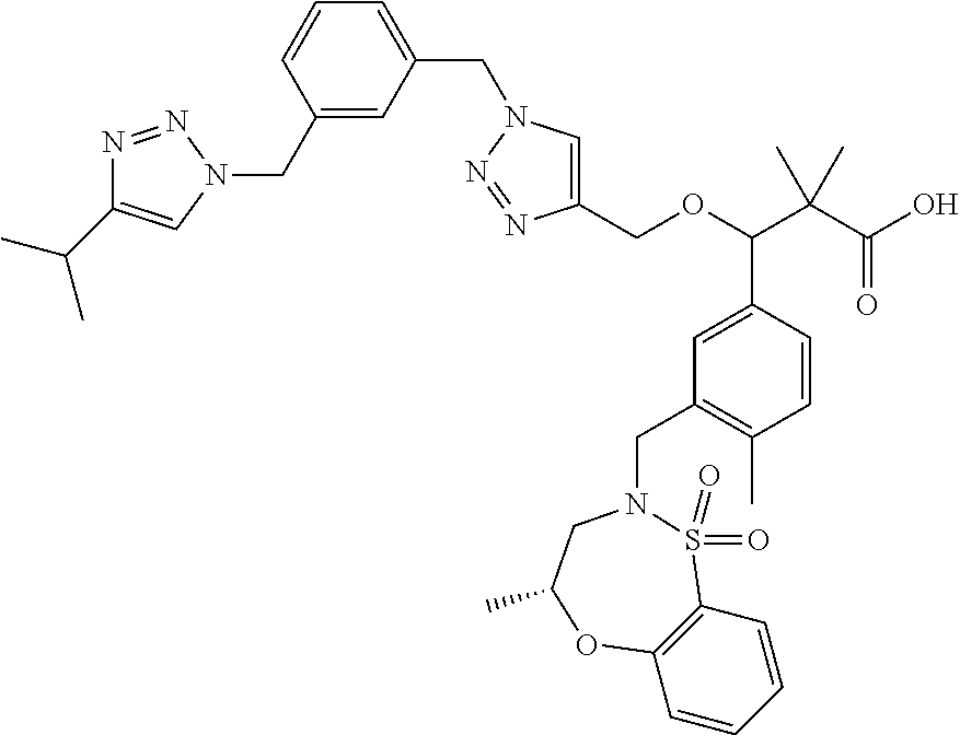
C1(COC(C(C(=O)O)(C)C)C2=CC(CN3S(=O)(=O)C4=C(C=CC=C4)OC(C)C3)=C(C)C=C2)=CN(CC2=CC=CC(CN3C=C(C(C)C)N=N3)=C2)N=N1
